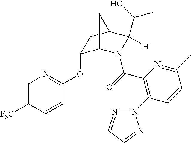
C1=C([F3C])C=CC(OC2C3N(C(=O)C4=C(N5N=CC=N5)C=CC(C)=N4)C([H])(C(O)C)C(C2)C3)=N1
